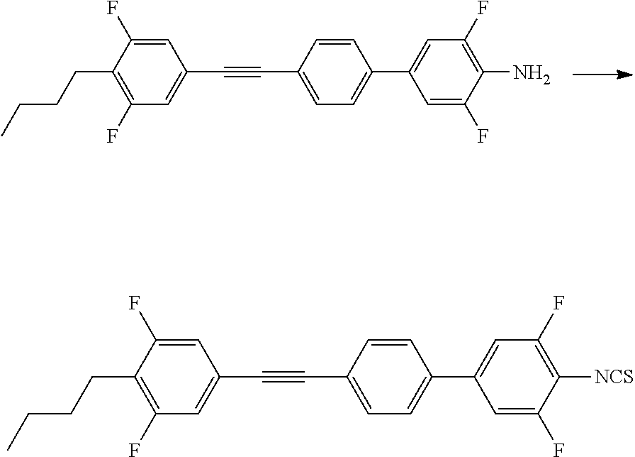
C1(CCCC)=C(F)C=C(C#CC2=CC=C(C3=CC(F)=C(N)C(F)=C3)C=C2)C=C1F.C1(CCCC)=C(F)C=C(C#CC2=CC=C(C3=CC(F)=C([NCS])C(F)=C3)C=C2)C=C1F
